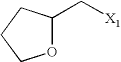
C([X1])C1OCCC1
